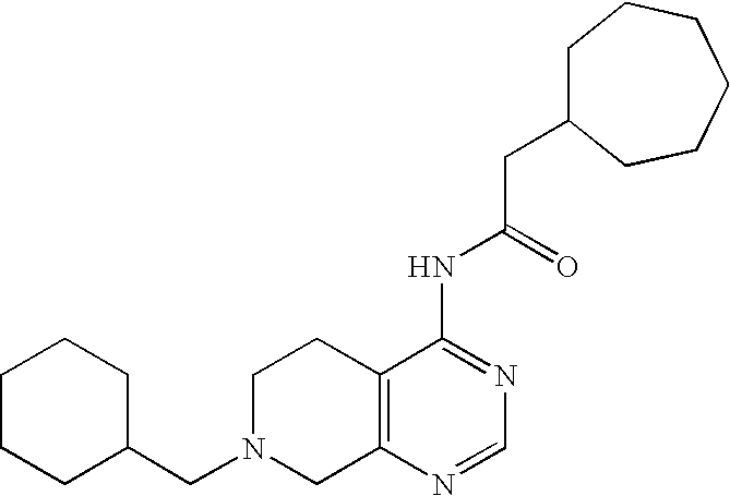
C1(CN2CC3=C(CC2)C(NC(CC2CCCCCC2)=O)=NC=N3)CCCCC1
